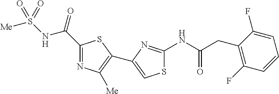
S1C(NC(CC2=C(F)C=CC=C2F)=O)=NC(C2=C([Me])N=C(C(=O)NS([Me])(=O)=O)S2)=C1
